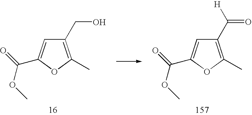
C(C1=C(C)OC(C(=O)OC)=C1)([H])=O.OCC1=C(C)OC(C(=O)OC)=C1
